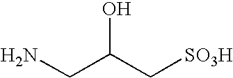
NCC(C[SO3H])O
